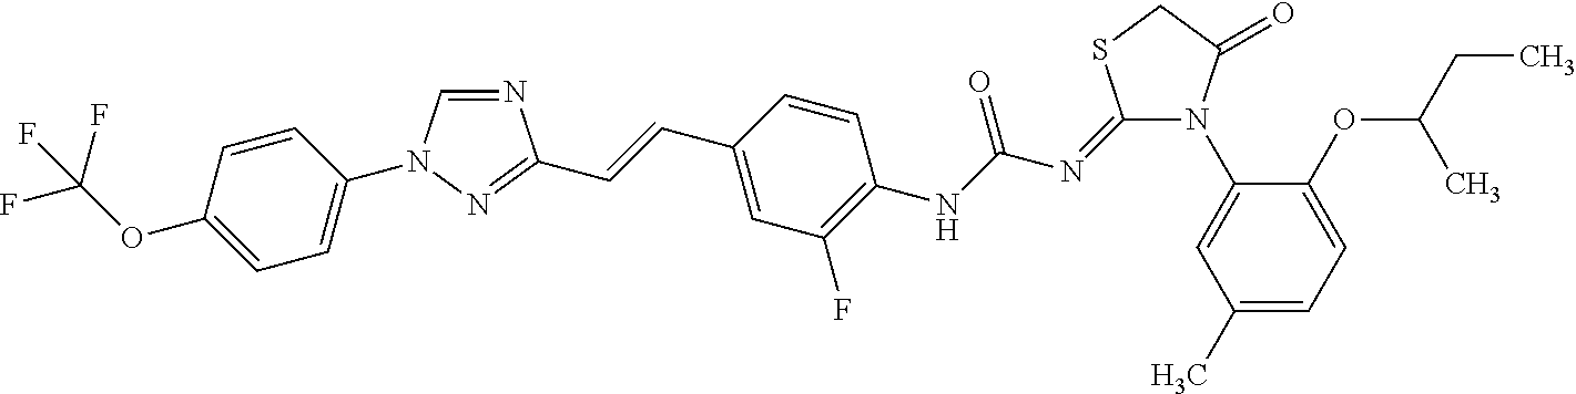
N1=CN(C2=CC=C(OC(F)(F)F)C=C2)N=C1C=CC1=CC(F)=C(NC(N=C2N(C3=CC(C)=CC=C3OC(CC)C)C(=O)CS2)=O)C=C1
